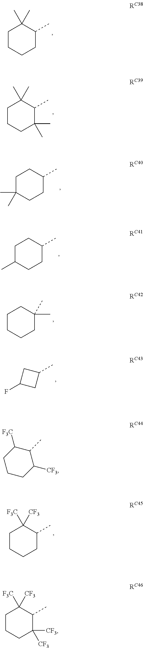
C1CCCC(C)C1(C)C.C1CCC(C)(C)C(C)C1(C)C.C1C(C)(C)CCC(C)C1.C1C(C)CCC(C)C1.C1CCCC(C)(C)C1.C1(C)CC(F)C1.C1CCCC(C)C1([F3C])[CF3].C1CCC([CF3])C(C)C1[F3C].C1CCC([CF3])([CF3])C(C)C1([F3C])[CF3]
